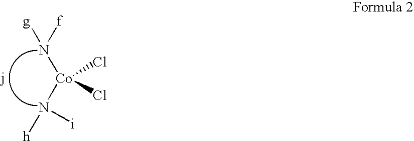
[Co](Cl)(Cl)(N([g])[f])N([h])[i]
